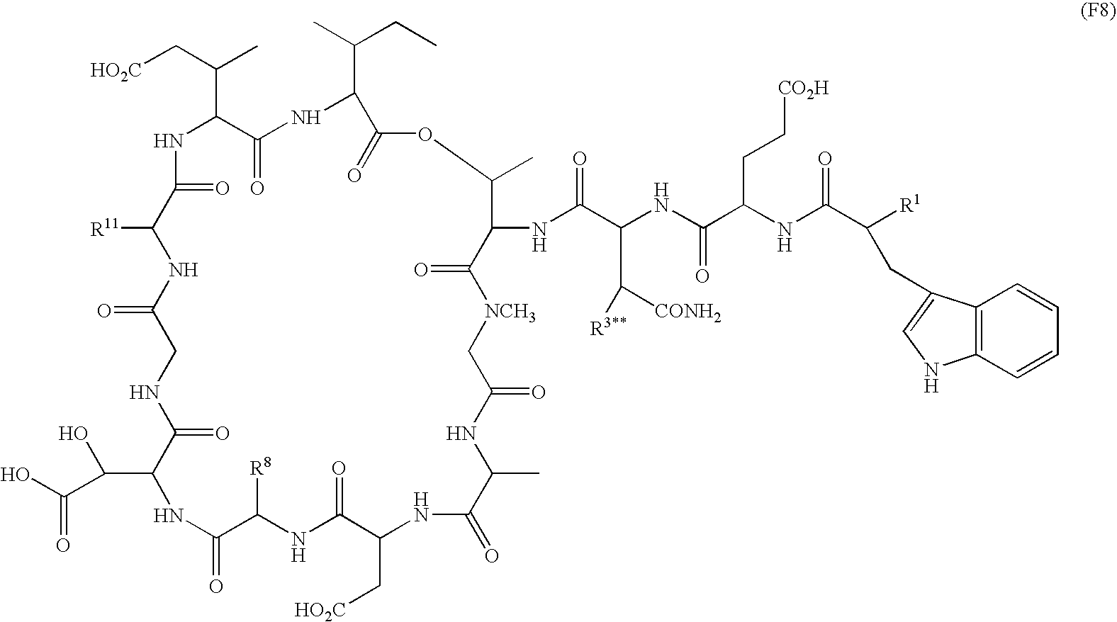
N1C(C(C[HO2C])C)C(=O)NC(C(CC)C)C(=O)OC(C)C(NC(C(NC(C(NC(C([R1])CC2=CNC3=C2C=CC=C3)=O)CC[CO2H])=O)C([CONH2])[R3**])=O)C(=O)[NCH3]CC(=O)NC(C)C(=O)NC(C[HO2C])C(=O)NC([R8])C(=O)NC(C(C(O)=O)O)C(=O)NCC(=O)NC([R11])C1=O
